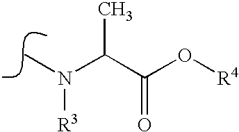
N(C)(C(C(O[R4])=O)C)[R3]
